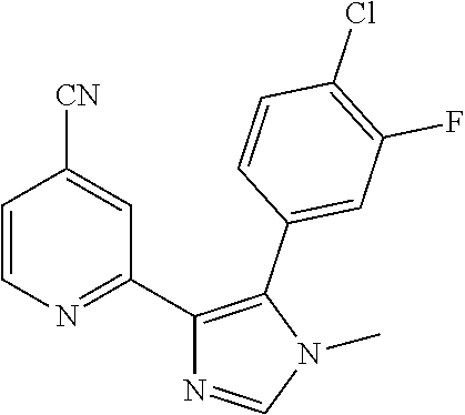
C1=CN=C(C2=C(C3=CC(F)=C(Cl)C=C3)N(C)C=N2)C=C1[CN]
